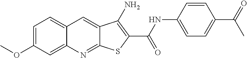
C12=CC(OC)=CC=C1C=C1C(=N2)SC(C(NC2=CC=C(C(C)=O)C=C2)=O)=C1N
